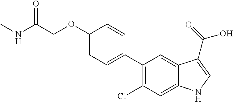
C1(C2=C(Cl)C=C3C(=C2)C(C(=O)O)=CN3)=CC=C(OCC(NC)=O)C=C1
